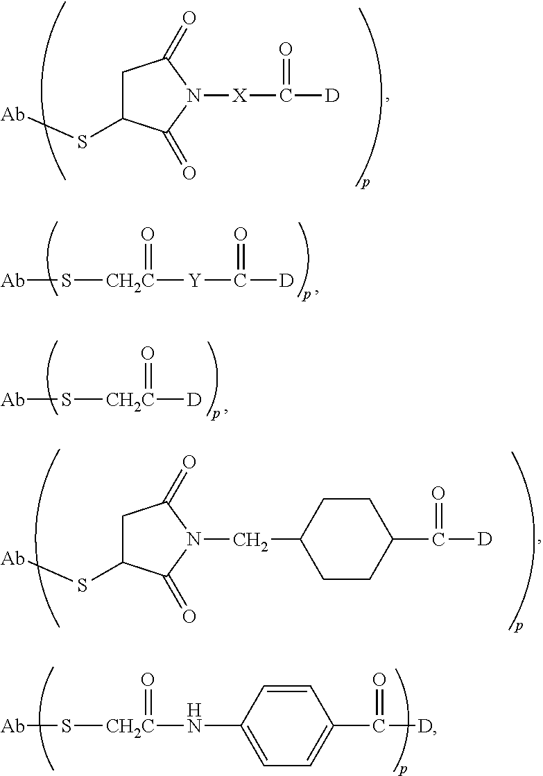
C1C(S[Ab])C(=O)N([X]C([D])=O)C1=O.C1C(S[Ab])C(=O)N(CC2CCC(C([D])=O)CC2)C1=O.[Ab]S[CH2C]([Y]C([D])=O)=O.[Ab]S[CH2C]([D])=O.[Ab]S[CH2C](NC1=CC=C(C([D])=O)C=C1)=O
